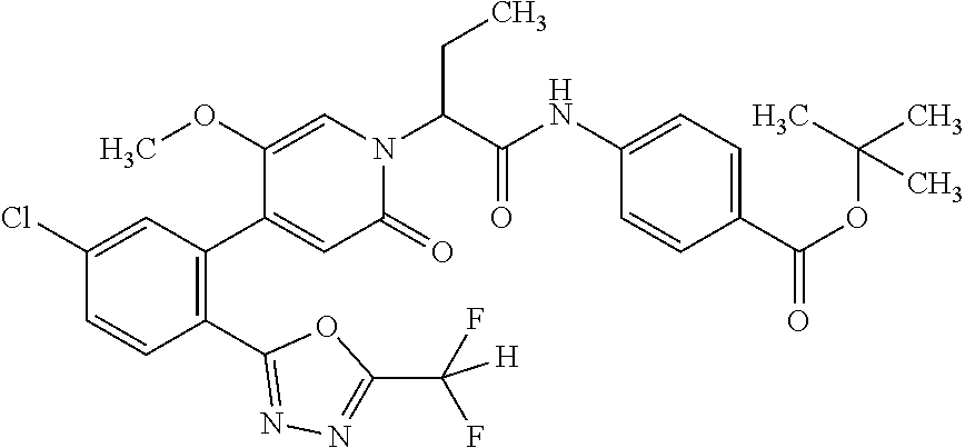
C1(Cl)=CC(C2=CC(=O)N(C(C(NC3=CC=C(C(OC(C)(C)C)=O)C=C3)=O)CC)C=C2OC)=C(C2=NN=C(C(F)(F)[H])O2)C=C1
